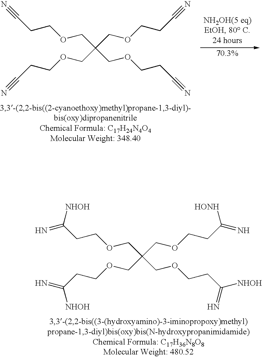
C(C(COCCC(=N)[HONH])(COCCC(=N)[NHOH])COCCC([NHOH])=N)OCCC(=N)[NHOH].C(C(COCCC#N)(COCCC#N)COCCC#N)OCCC#N
